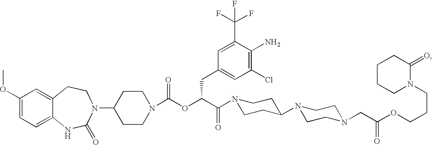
C1(OC)=CC=C2C(=C1)CCN(C1CCN(C(OC(C(=O)N3CCC(N4CCN(CC(OCCCN5C(=O)CCCC5)=O)CC4)CC3)CC3=CC(Cl)=C(N)C(C(F)(F)F)=C3)=O)CC1)C(=O)N2
